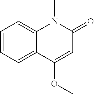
C1=CC=C2C(=C1)N(C)C(=O)C=C2OC
